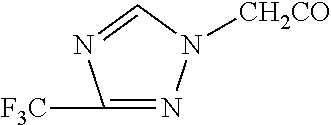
C1([F3C])=NN([CH2CO])C=N1
